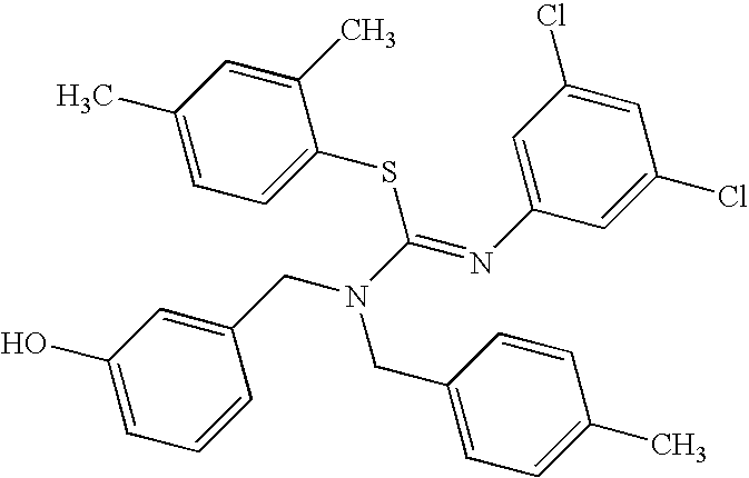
C1(O)=CC=CC(CN(CC2=CC=C(C)C=C2)C(=NC2=CC(Cl)=CC(Cl)=C2)SC2=CC=C(C)C=C2C)=C1
